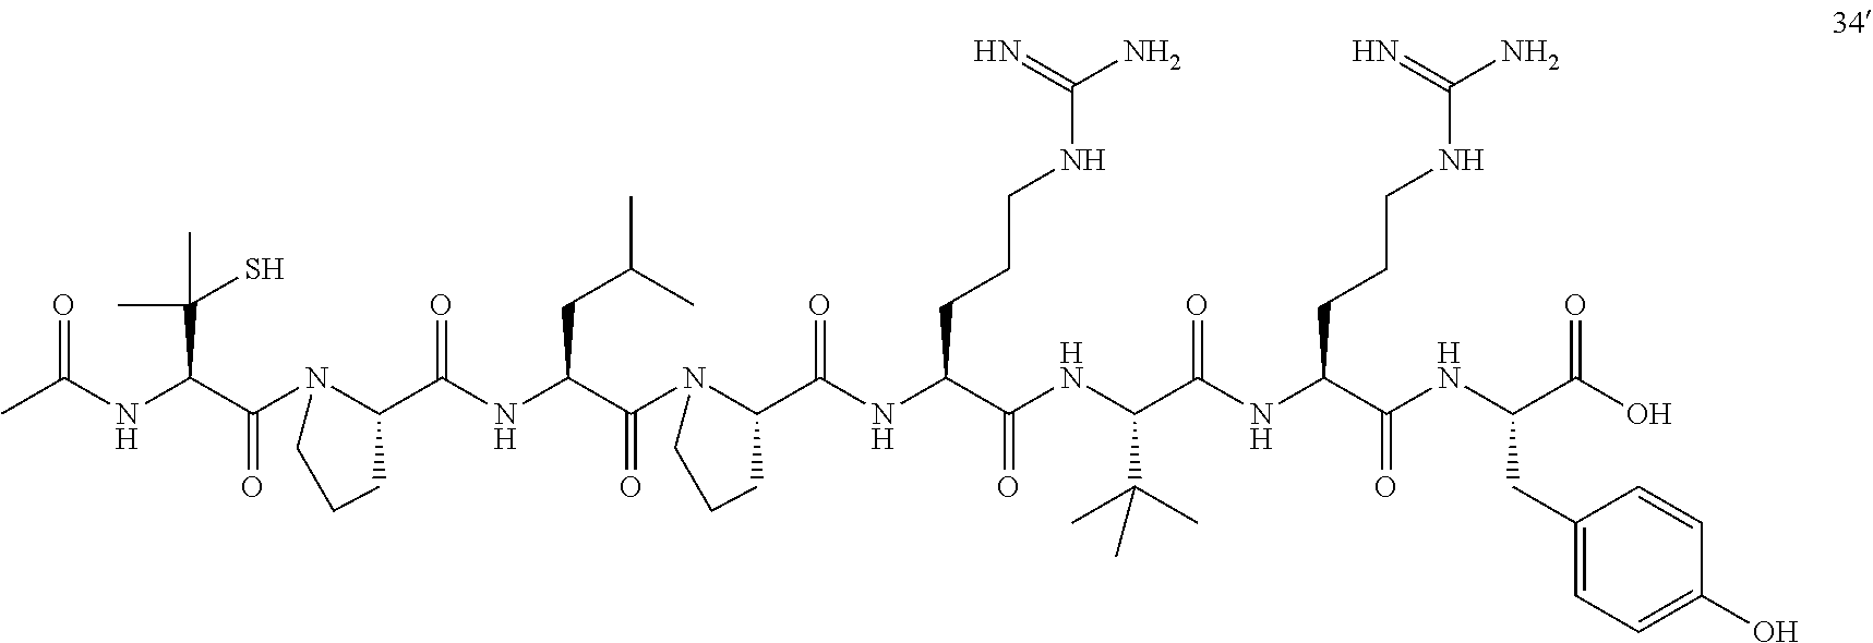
SC(C(NC(=O)C)C(=O)N1C(C(=O)NC(CC(C)C)C(=O)N2C(C(=O)NC(CCCNC(=N)N)C(=O)NC(C(C)(C)C)C(=O)NC(CCCNC(=N)N)C(=O)NC(CC3=CC=C(O)C=C3)C(=O)O)CCC2)CCC1)(C)C
